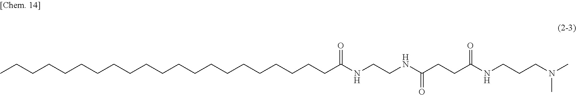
C(CCCCCCCCCCCCCCCCCCC(NCCNC(CCC(NCCCN(C)C)=O)=O)=O)CC
